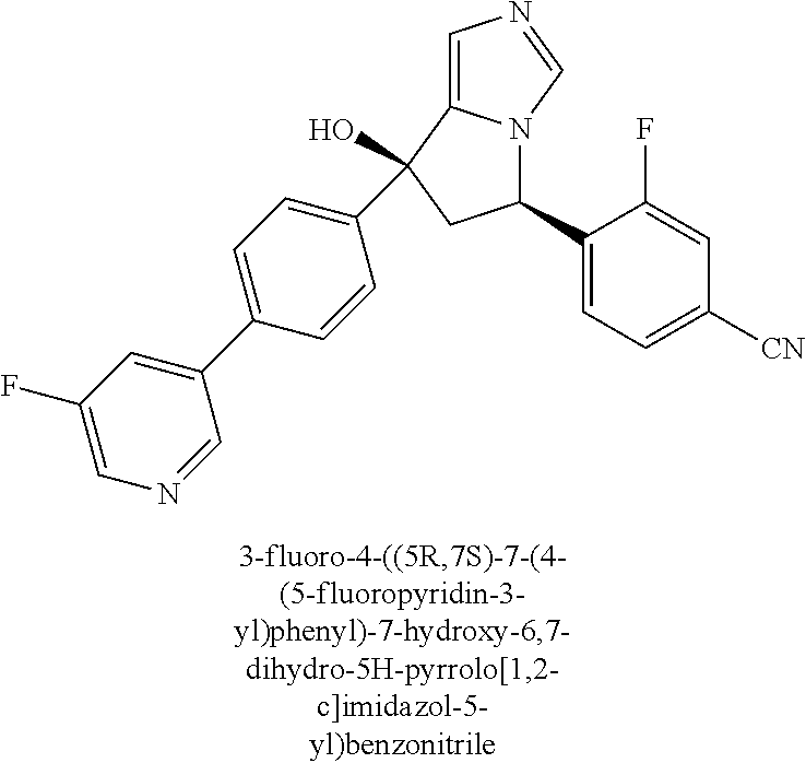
C1=CC(C2(O)C3=CN=CN3C(C3=CC=C([CN])C=C3F)C2)=CC=C1C1=CC(F)=CN=C1
